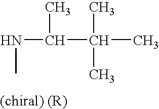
N(C)C(C)C(C)(C)C
